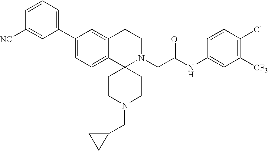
C1(C2=CC=C3C(=C2)CCN(CC(NC2=CC([CF3])=C(Cl)C=C2)=O)C32CCN(CC3CC3)CC2)=CC=CC([NC])=C1
